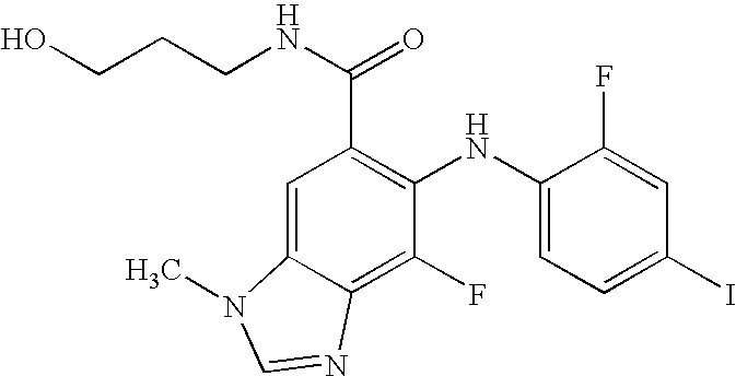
C(O)CCNC(=O)C1=C(NC2=CC=C(I)C=C2F)C(F)=C2C(=C1)N(C)C=N2
